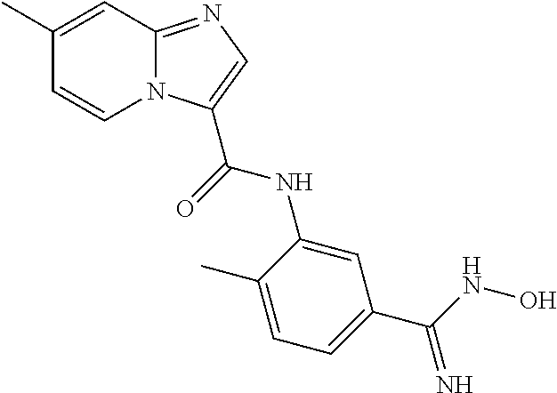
C1(C)=CC2=NC=C(C(=O)NC3=CC(C(=N)NO)=CC=C3C)N2C=C1
